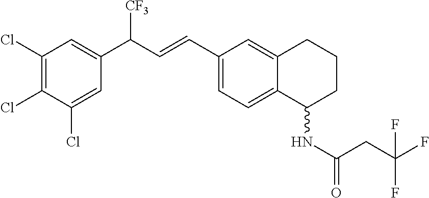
C1(Cl)=CC(C(C=CC2=CC=C3C(=C2)CCCC3NC(CC(F)(F)F)=O)[CF3])=CC(Cl)=C1Cl
